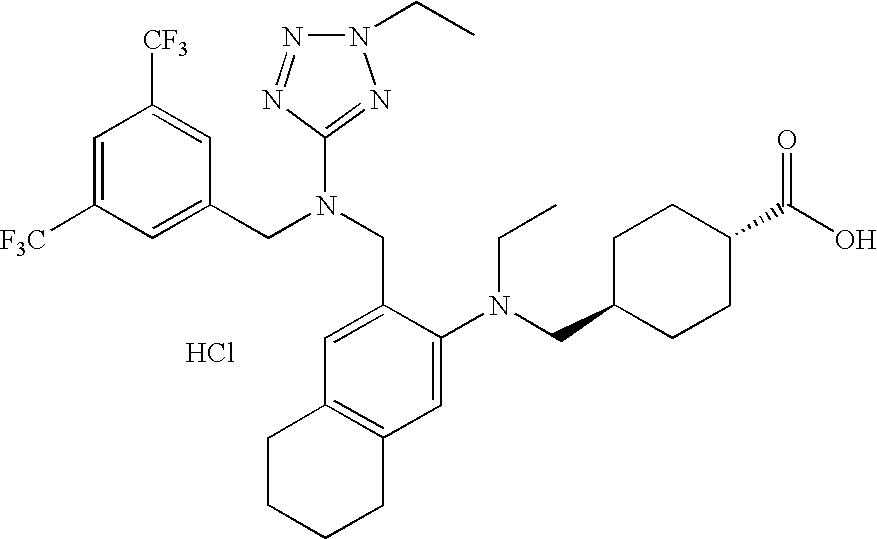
C1=C([F3C])C=C(CN(CC2=CC3=C(C=C2N(CC2CCC(C(O)=O)CC2)CC)CCCC3)C2=NN(CC)N=N2)C=C1[CF3].Cl
